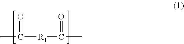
CC(=O)[R1]C(=O)C
